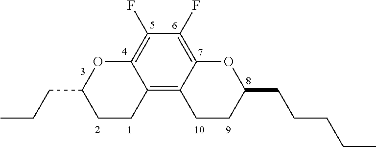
C1(F)=C2C(=C3C(=C1F)OC(CCC)CC3)CCC(CCCCC)O2
